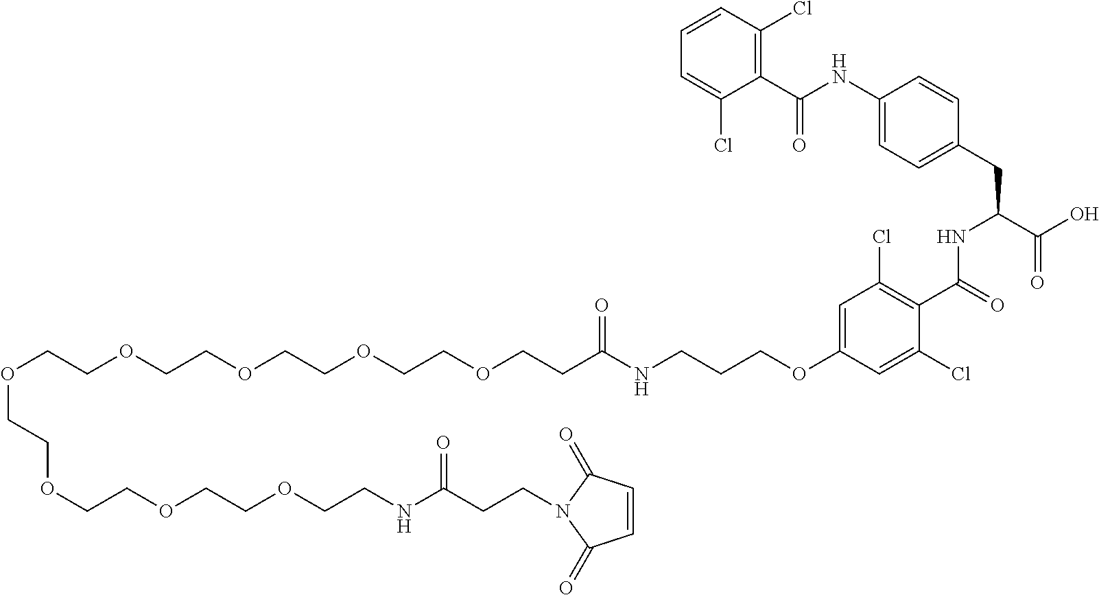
C1=CC(Cl)=C(C(NC2=CC=C(CC(NC(=O)C3=C(Cl)C=C(OCCCNC(CCOCCOCCOCCOCCOCCOCCOCCOCCNC(CCN4C(=O)C=CC4=O)=O)=O)C=C3Cl)C(=O)O)C=C2)=O)C(Cl)=C1
